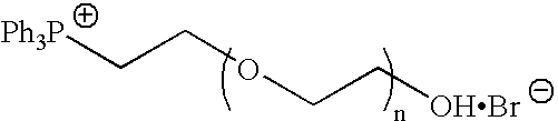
[Ph3P]CCOCC[OHBr]
